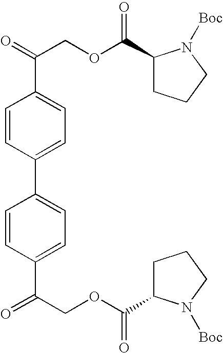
C1=CC(C2=CC=C(C(COC(=O)C3CCCN3[Boc])=O)C=C2)=CC=C1C(=O)COC(=O)C1CCCN1[Boc]
